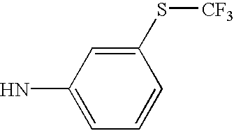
C1(N)=CC=CC(S[CF3])=C1
